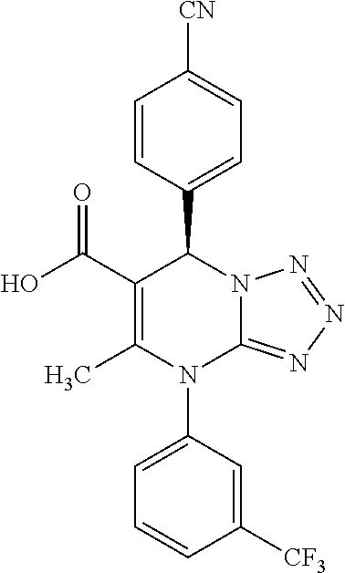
C1=CC(C2C(C(O)=O)=C(C)N(C3=CC=CC([CF3])=C3)C3=NN=NN23)=CC=C1[CN]
